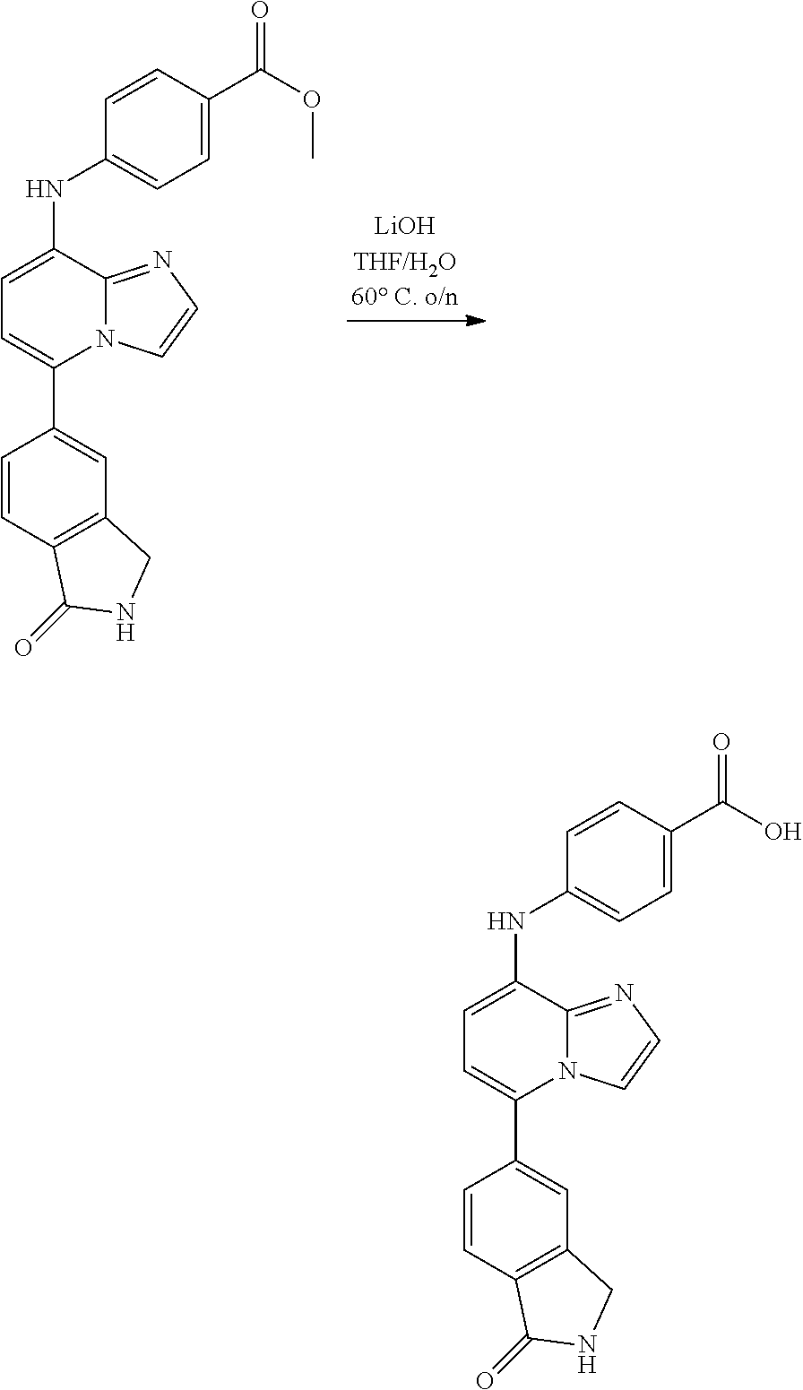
C1=C(NC2=CC=C(C(OC)=O)C=C2)C2=NC=CN2C(C2=CC3=C(C=C2)C(=O)NC3)=C1.C1=C(NC2=CC=C(C(O)=O)C=C2)C2=NC=CN2C(C2=CC3=C(C=C2)C(=O)NC3)=C1
